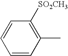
C1=CC=CC(C)=C1[SO2CH3]
